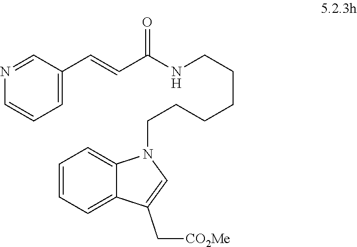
N1=CC(C=CC(NCCCCCCN2C3=CC=CC=C3C(C[CO2Me])=C2)=O)=CC=C1
